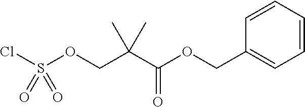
ClS(OCC(C(OCC1=CC=CC=C1)=O)(C)C)(=O)=O
